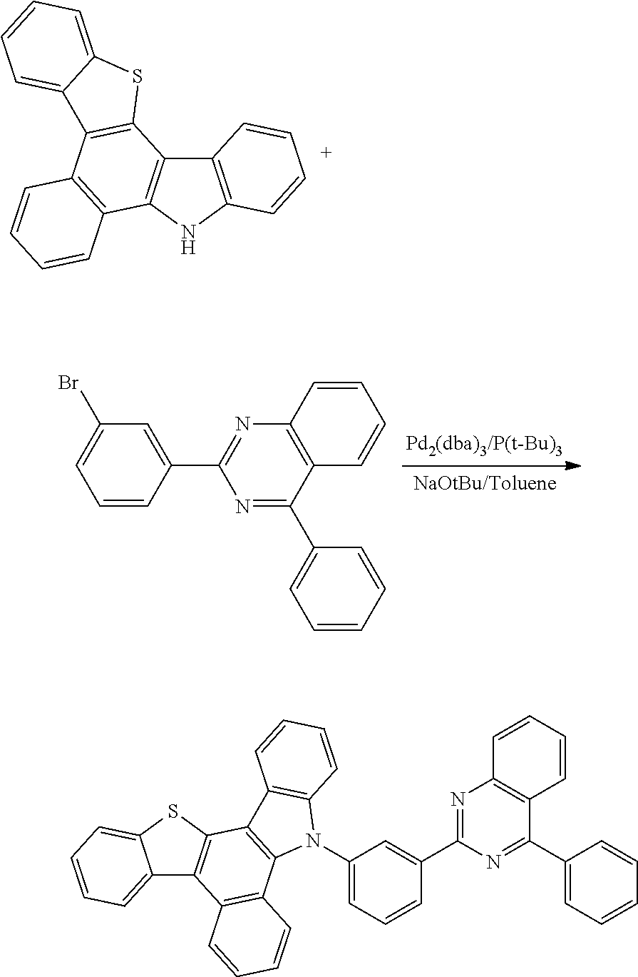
C12=C(NC3=C1C1=C(C4=C3C=CC=C4)C3=CC=CC=C3S1)C=CC=C2.C1=C(C2=NC3=C(C(C4=CC=CC=C4)=N2)C=CC=C3)C=CC=C1Br.C12=CC=CC=C1SC1=C2C2=C(C3=C1C1=C(N3C3=CC=CC(C4=NC5=C(C(C6=CC=CC=C6)=N4)C=CC=C5)=C3)C=CC=C1)C=CC=C2
